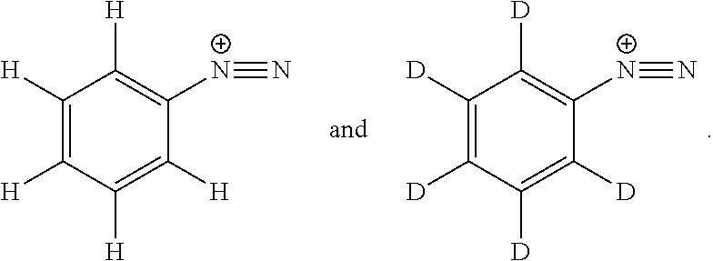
C1([D])=C([D])C([D])=C([D])C([N+]#N)=C1[D].C1([H])=C([H])C([H])=C([H])C([N+]#N)=C1[H]
